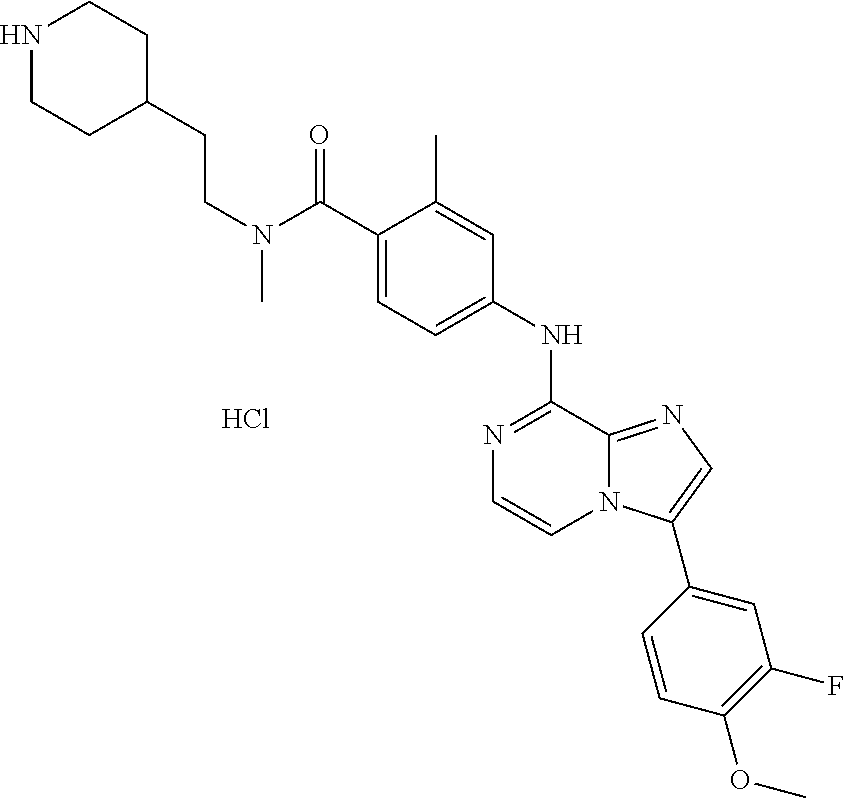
Cl.N(C(C1=CC=C(NC2=NC=CN3C2=NC=C3C2=CC(F)=C(OC)C=C2)C=C1C)=O)(CCC1CCNCC1)C
